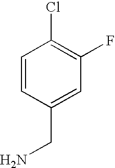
NCC1=CC(F)=C(Cl)C=C1
